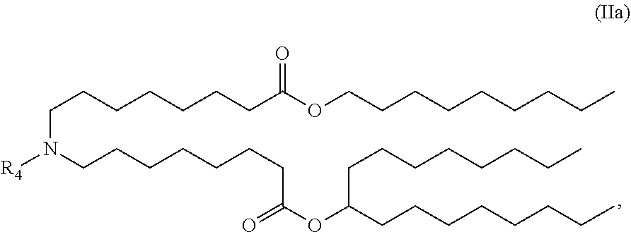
C(N(CCCCCCCC(=O)OC(CCCCCCCC)CCCCCCCC)[R4])CCCCCCC(OCCCCCCCCC)=O
